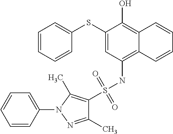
C1(SC2=CC=CC=C2)=CC(NS(C2=C(C)N(C3=CC=CC=C3)N=C2C)(=O)=O)=C2C(=C1O)C=CC=C2
